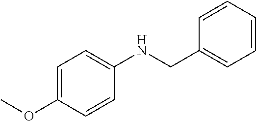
C1=C(OC)C=CC(NCC2=CC=CC=C2)=C1
